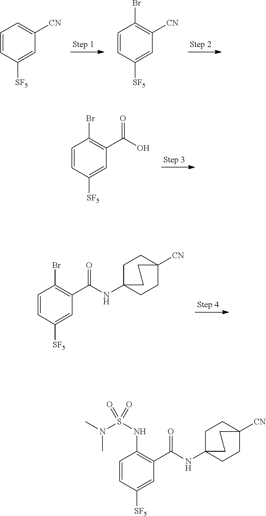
C1=CC([SF5])=CC(C(O)=O)=C1Br.C1=CC([SF5])=CC([CN])=C1.C1=CC([SF5])=CC([CN])=C1Br.C1=CC([SF5])=CC(C(=O)NC23CCC([CN])(CC2)CC3)=C1Br.C1=CC([SF5])=CC(C(=O)NC23CCC([CN])(CC2)CC3)=C1NS(N(C)C)(=O)=O
